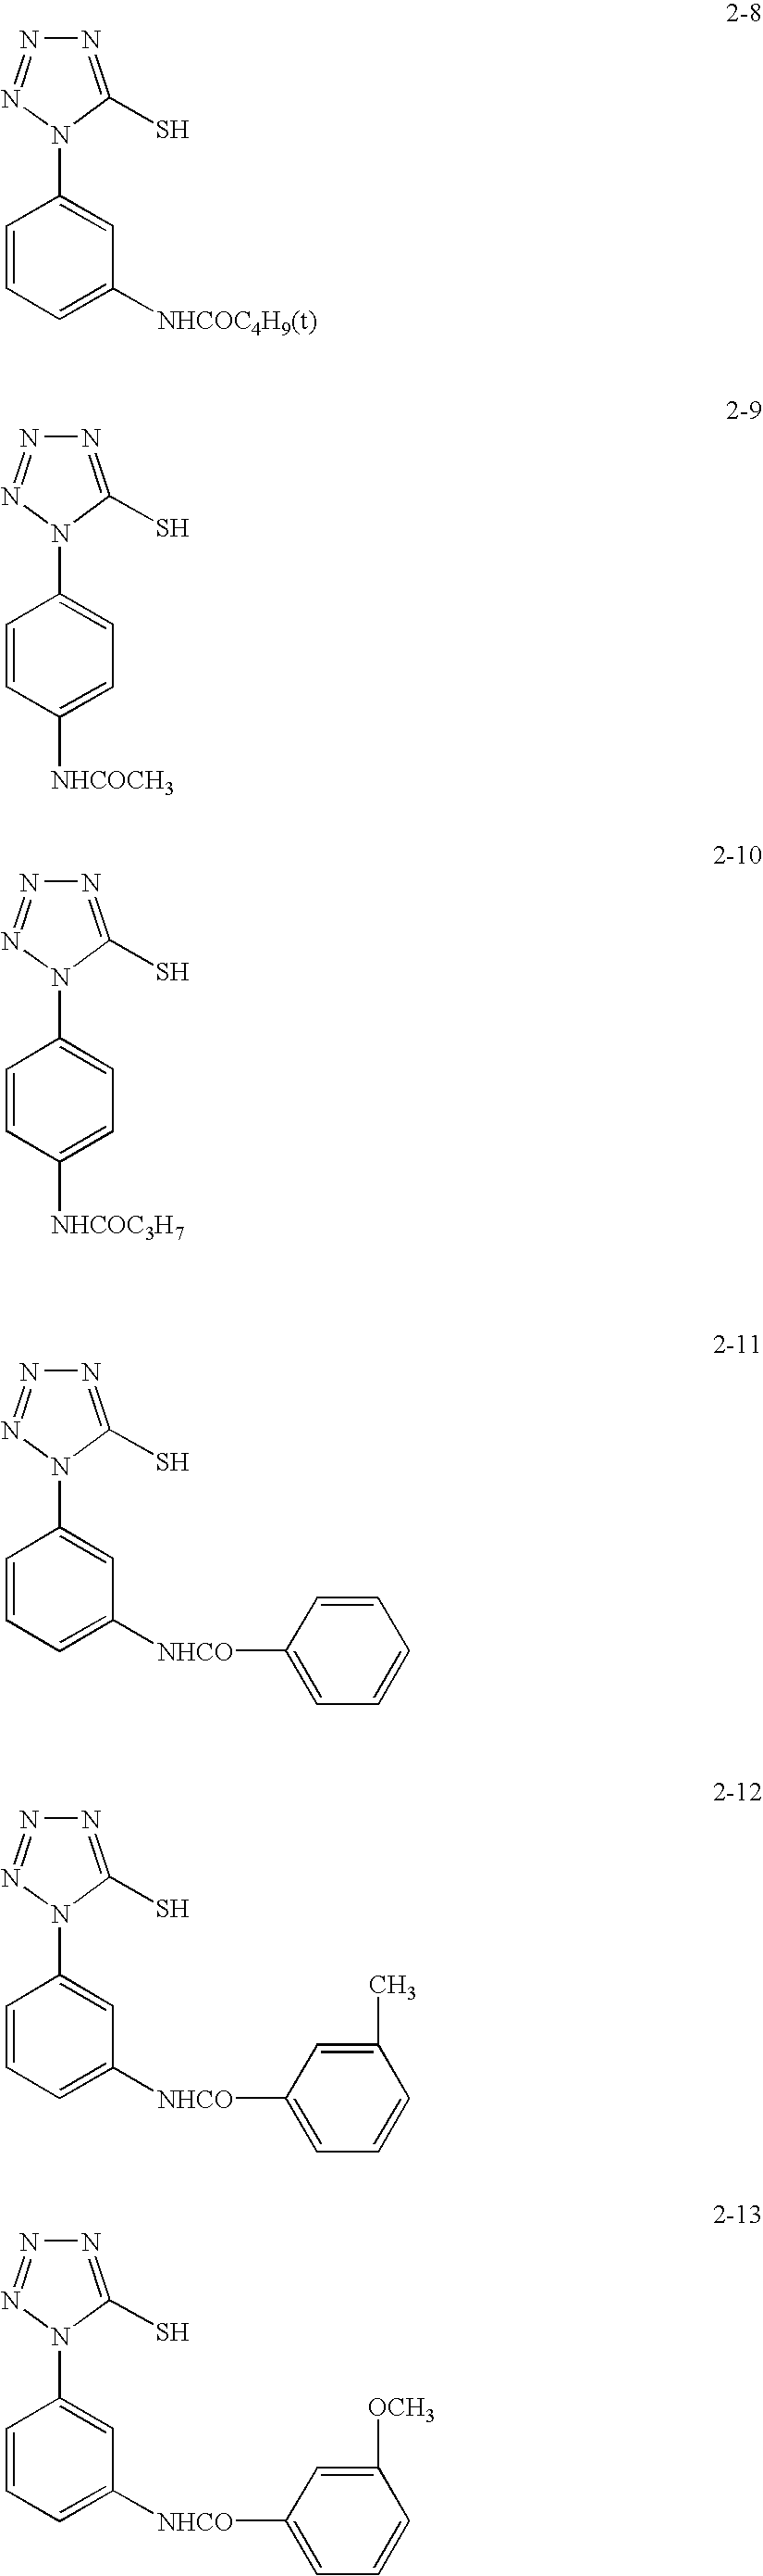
N1=C(S)N(C2=CC([NHCOC4H9(t)])=CC=C2)N=N1.N1=C(S)N(C2=CC=C([NHCOCH3])C=C2)N=N1.N1=C(S)N(C2=CC=C([NHCOC3H7])C=C2)N=N1.N1=C(S)N(C2=CC([NHCO]C3=CC=CC=C3)=CC=C2)N=N1.N1=C(S)N(C2=CC([NHCO]C3=CC=CC(C)=C3)=CC=C2)N=N1.N1=C(S)N(C2=CC([NHCO]C3=CC=CC([OCH3])=C3)=CC=C2)N=N1
